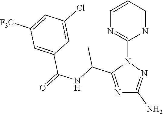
N1=C(C(NC(=O)C2=CC([F3C])=CC(Cl)=C2)C)N(C2=NC=CC=N2)N=C1N
